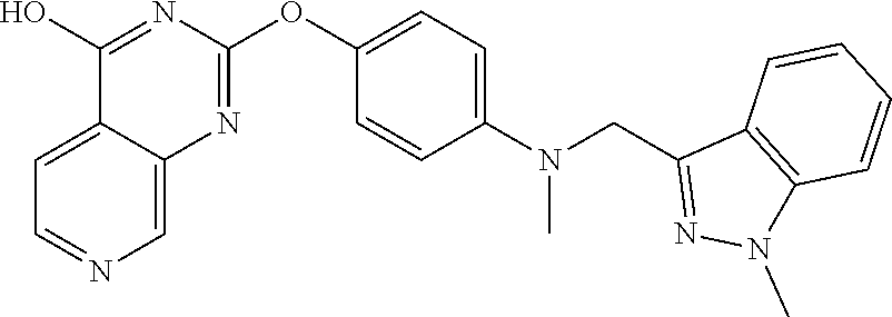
C12=CC=NC=C1N=C(OC1=CC=C(N(CC3=NN(C)C4=C3C=CC=C4)C)C=C1)N=C2O
